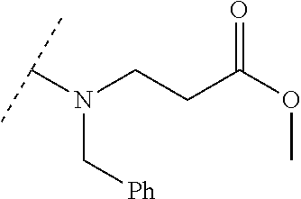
C(CC(OC)=O)N(C(C)C)C[Ph]
